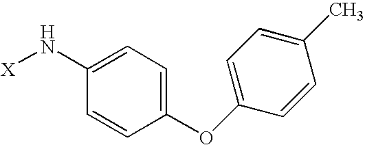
C1=C(N[X])C=CC(OC2=CC=C(C)C=C2)=C1
